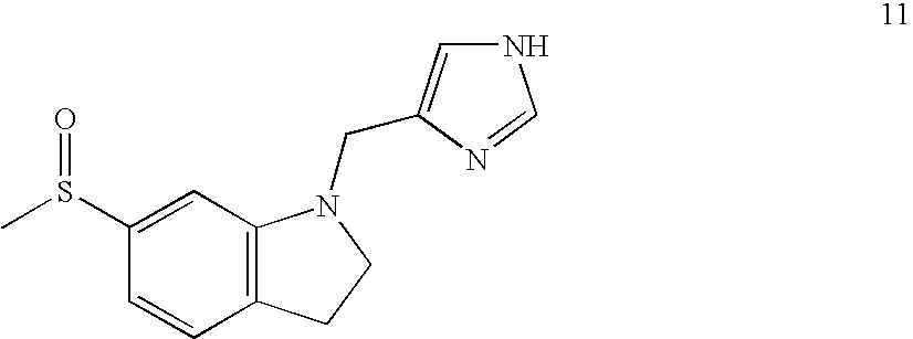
C1(S(C)=O)=CC2=C(C=C1)CCN2CC1=CNC=N1
